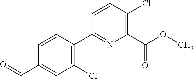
C1(Cl)=C(C2=NC(C(OC)=O)=C(Cl)C=C2)C=CC(C=O)=C1
